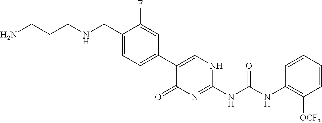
NCCCNCC1=CC=C(C2=CNC(NC(NC3=C([OCF3])C=CC=C3)=O)=NC2=O)C=C1F
